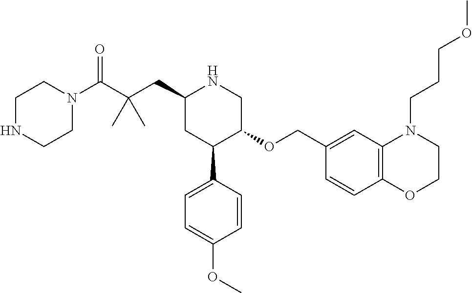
C1(CC(C(N2CCNCC2)=O)(C)C)CC(C2=CC=C(OC)C=C2)C(OCC2=CC3=C(C=C2)OCCN3CCCOC)CN1
